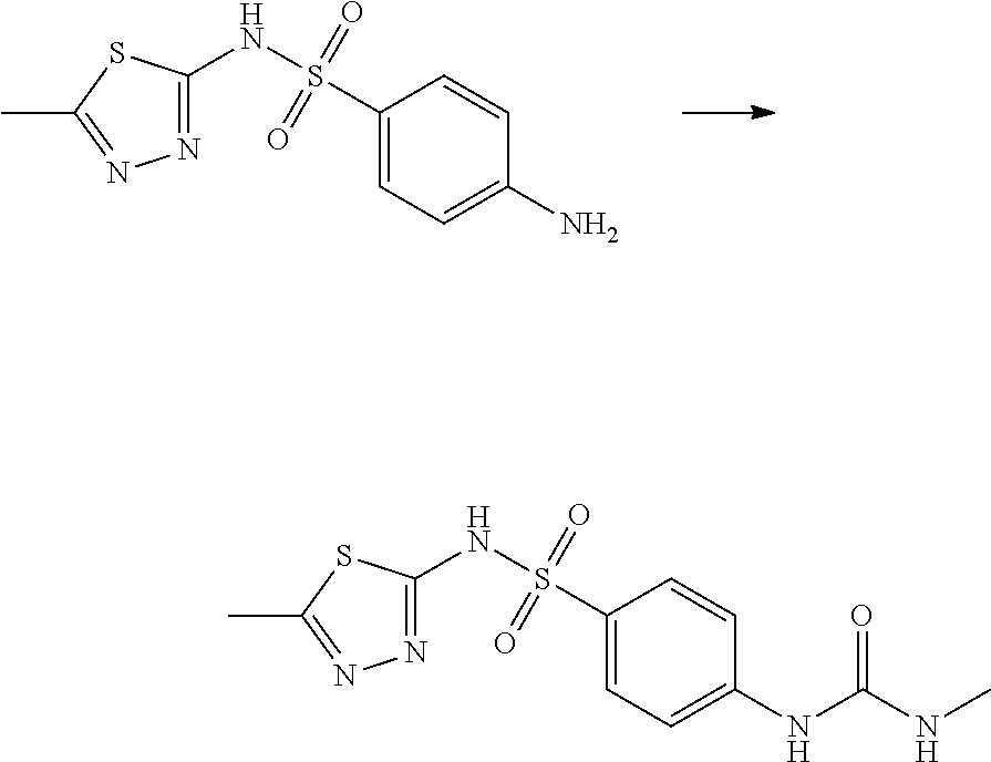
N(S(C1=CC=C(N)C=C1)(=O)=O)C1=NN=C(C)S1.N(S(C1=CC=C(NC(NC)=O)C=C1)(=O)=O)C1=NN=C(C)S1
